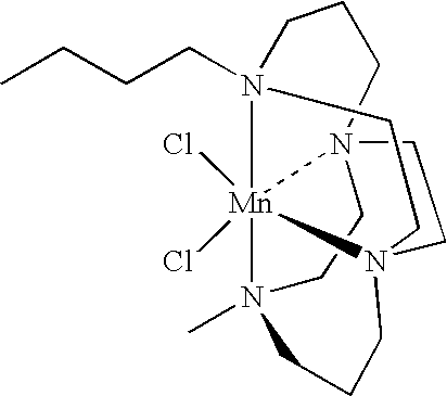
C1CN23[Mn]45(Cl)(Cl)N(CC2)(CCN4(CCCC)CCC3)CCCN15C
